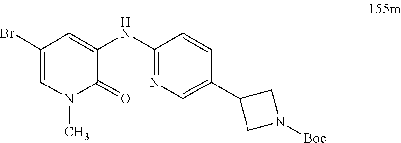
C1(Br)=CN(C)C(=O)C(NC2=NC=C(C3CN([Boc])C3)C=C2)=C1
